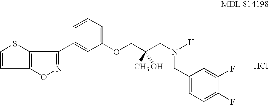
Cl.C1=CSC2=C1ON=C2C1=CC(OCC(CN([H])CC2=CC=C(F)C(F)=C2)(C)O)=CC=C1
